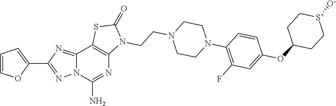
C1=COC(C2=NN3C(=N2)C2=C(N=C3N)N(CCN3CCN(C4=C(F)C=C(OC5CC[S+]([O-])CC5)C=C4)CC3)C(=O)S2)=C1
